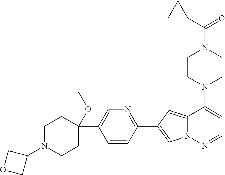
N1(C2=CC=NN3C2=CC(C2=NC=C(C4(OC)CCN(C5COC5)CC4)C=C2)=C3)CCN(C(=O)C2CC2)CC1
